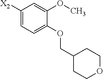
C1([X2])=CC=C(OCC2CCOCC2)C(OC)=C1
